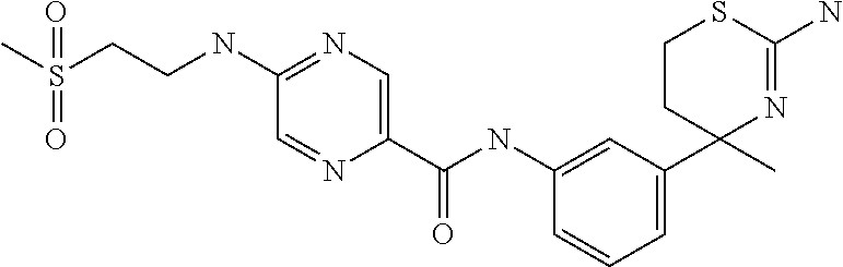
C1(C(NC2=CC(C3(C)N=C(N)SCC3)=CC=C2)=O)=CN=C(NCCS(C)(=O)=O)C=N1
